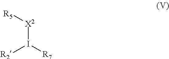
[R5][X2]I([R7])[R2]
